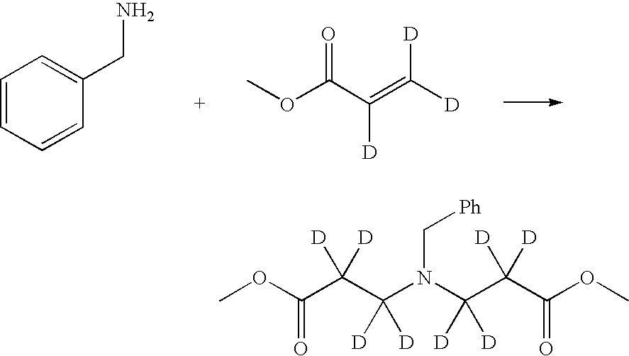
C1=CC=CC(CN)=C1.COC(C(=C([D])[D])[D])=O.COC(C(C(N(C(C(C(OC)=O)([D])[D])([D])[D])C[Ph])([D])[D])([D])[D])=O
